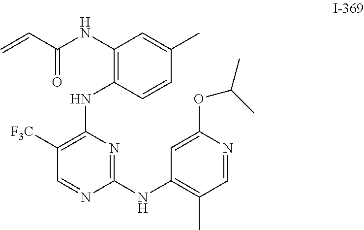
N1=C(NC2=C(C)C=NC(OC(C)C)=C2)N=CC([F3C])=C1NC1=C(NC(C=C)=O)C=C(C)C=C1
